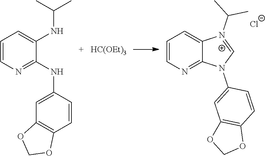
C1=CN=C2C(=C1)[N+](C(C)C)=CN2C1=CC2=C(C=C1)OCO2.[Cl-].C1=CN=C(NC2=CC3=C(C=C2)OCO3)C(NC(C)C)=C1.[HC(OEt)3]
